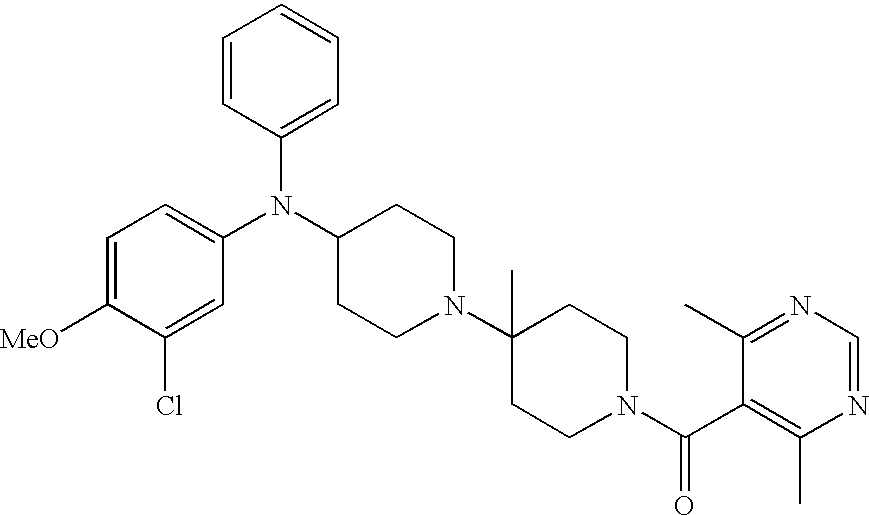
C1(N(C2CCN(C3(C)CCN(C(C4=C(C)N=CN=C4C)=O)CC3)CC2)C2=CC=C([MeO])C(Cl)=C2)=CC=CC=C1
